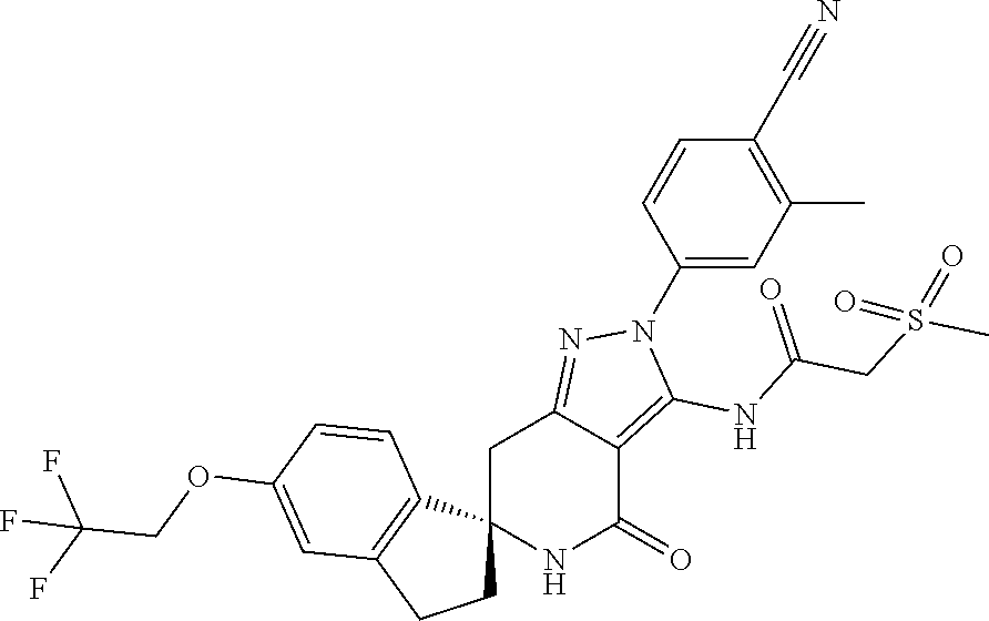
C12(NC(=O)C3=C(NC(CS(C)(=O)=O)=O)N(C4=CC(C)=C(C#N)C=C4)N=C3C1)CCC1=C2C=CC(OCC(F)(F)F)=C1
